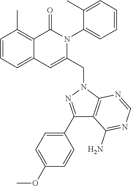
C1=CC=C2C(=C1C)C(=O)N(C1=CC=CC=C1C)C(CN1C3=C(C(N)=NC=N3)C(C3=CC=C(OC)C=C3)=N1)=C2
